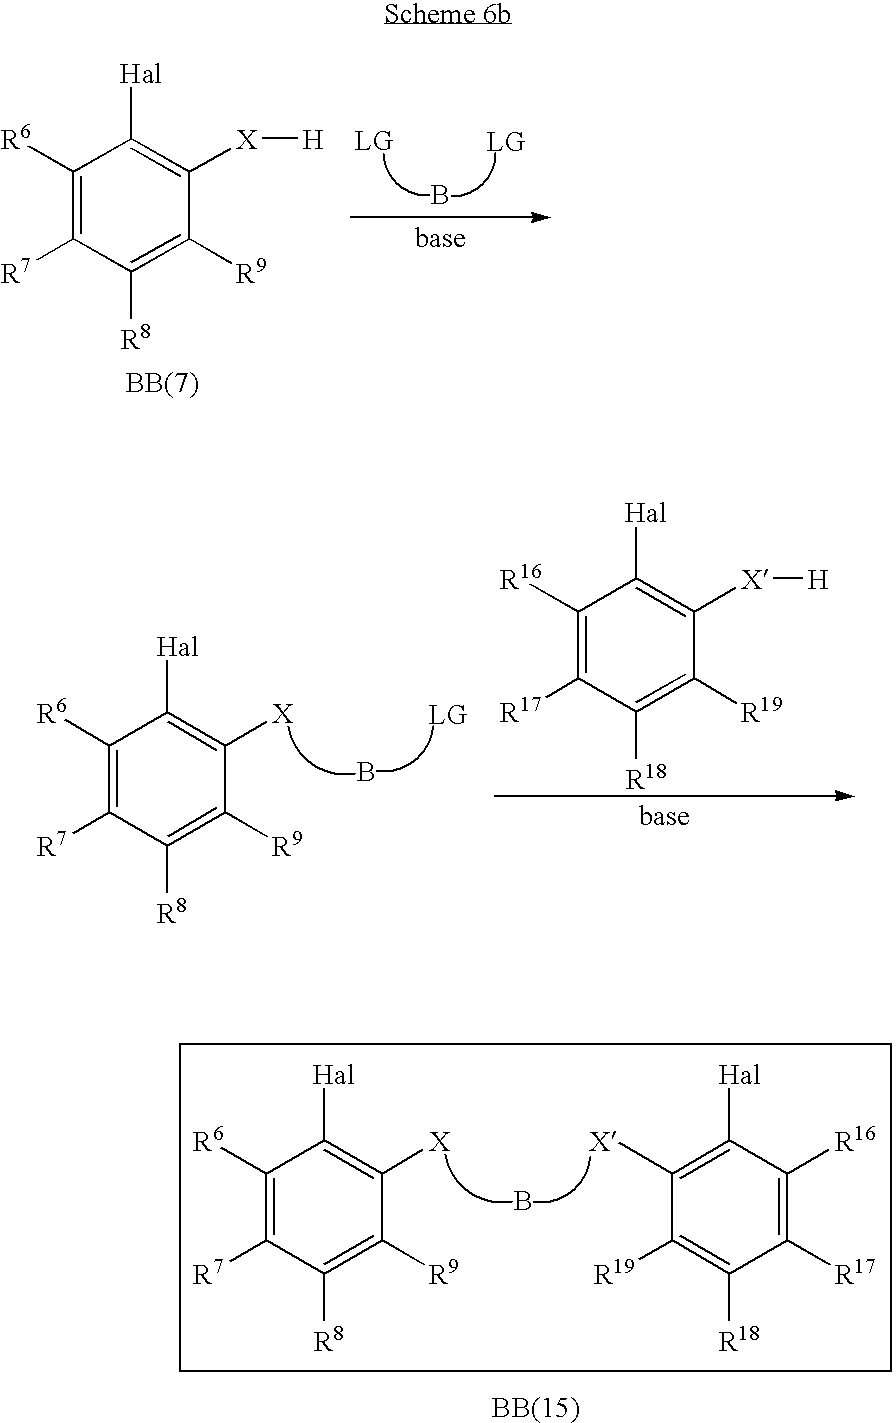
B.C1([R6])=C([R7])C([R8])=C([R9])C([X][H])=C1[Hal].C1([R6])=C([R7])C([R8])=C([R9])C([X])=C1[Hal].B.C1([R16])=C([R17])C([R18])=C([R19])C([X][H])=C1[Hal].C1([R6])=C([R7])C([R8])=C([R9])C([X])=C1[Hal].B.C1([X])=C([Hal])C([R16])=C([R17])C([R18])=C1[R19]
